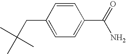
C1=C(CC(C)(C)C)C=CC(C(N)=O)=C1
